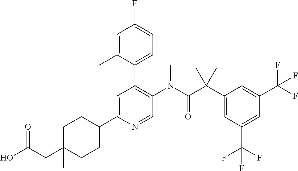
C1=C(C2CCC(CC(O)=O)(C)CC2)N=CC(N(C(C(C2=CC(C(F)(F)F)=CC(C(F)(F)F)=C2)(C)C)=O)C)=C1C1=CC=C(F)C=C1C
